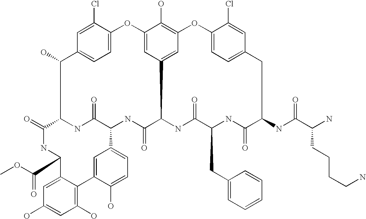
O=C1C2NC(=O)C(NC(=O)C3NC(=O)C(CC4=CC=CC=C4)NC(=O)C(NC(C(N)CCCCN)=O)CC4=CC=C(OC5=C(O)C(=CC3=C5)OC3=CC=C(C2O)C=C3Cl)C(Cl)=C4)C2=CC=C(O)C(=C2)C2=C(O)C=C(O)C=C2C(C(OC)=O)N1
